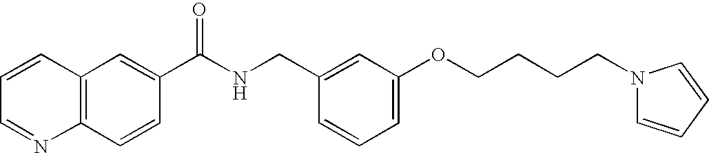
C1=CC=NC2=C1C=C(C(NCC1=CC(OCCCCN3C=CC=C3)=CC=C1)=O)C=C2
